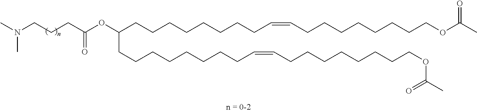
C(CCC(OC(CCCCCCCCC=CCCCCCCCCOC(C)=O)CCCCCCCCC=CCCCCCCCCOC(C)=O)=O)N(C)C
